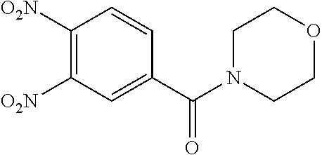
C1([O2N])=C([O2N])C=C(C(N2CCOCC2)=O)C=C1
